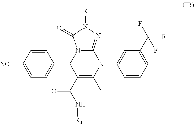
C1=CC([NC])=CC=C1C1C(C(N[R3])=O)=C(C)N(C2=CC(C(F)(F)F)=CC=C2)C2=NN([R1])C(=O)N12
